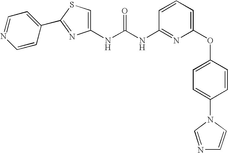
C1(NC(NC2=NC(OC3=CC=C(N4C=NC=C4)C=C3)=CC=C2)=O)=CSC(C2=CC=NC=C2)=N1
